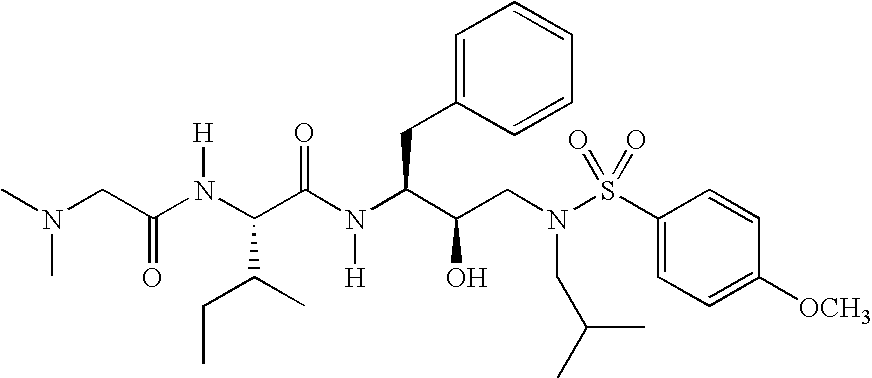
CN(CC(N(C(C(N(C(C(CN(S(C1=CC=C([OCH3])C=C1)(=O)=O)CC(C)C)O)CC1=CC=CC=C1)[H])=O)C(C)CC)[H])=O)C
